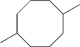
C1C(C)CCCC(C)CC1
